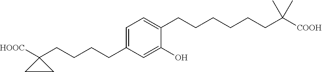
C1=C(CCCCCCC([COOH])(C)C)C(O)=CC(CCCCC2([HOOC])CC2)=C1
